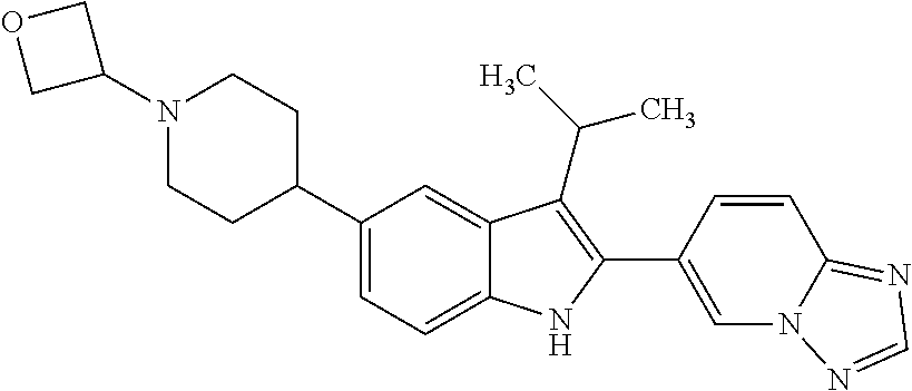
N1(C2COC2)CCC(C2=CC=C3C(=C2)C(C(C)C)=C(C2=CN4C(=NC=N4)C=C2)N3)CC1
